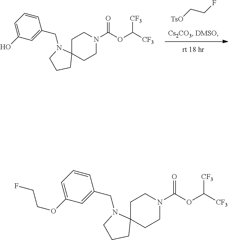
[TsO]CCF.C1C2(CCN(C(OC([CF3])[CF3])=O)C1)N(CC1=CC(O)=CC=C1)CCC2.C1C2(CCN(C(OC([CF3])[CF3])=O)C1)N(CC1=CC(OCCF)=CC=C1)CCC2
